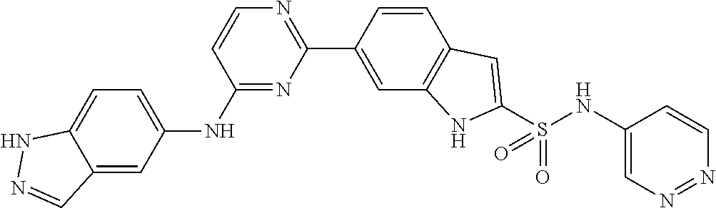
C1(C2=CC3=C(C=C2)C=C(S(NC2=CN=NC=C2)(=O)=O)N3)=NC=CC(NC2=CC=C3C(=C2)C=NN3)=N1
